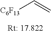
[C6F13]C=C
